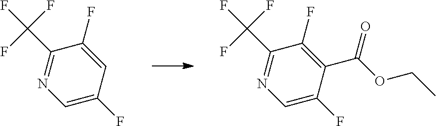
C1=C(F)C=C(F)C(C(F)(F)F)=N1.C1=C(F)C(C(OCC)=O)=C(F)C(C(F)(F)F)=N1
